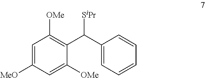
C1([OMe])=CC([MeO])=CC([OMe])=C1C(C1=CC=CC=C1)[SiPr]
